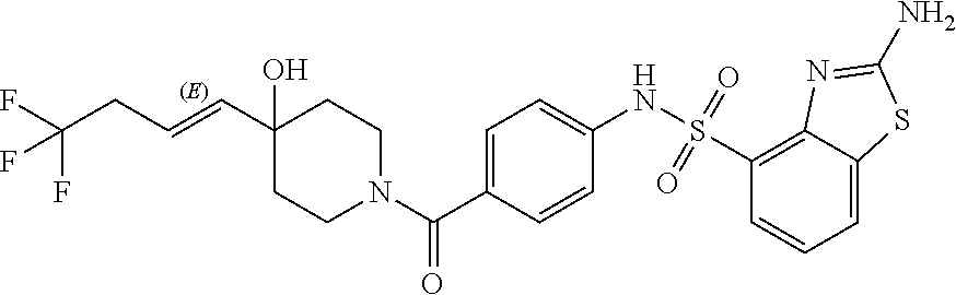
C1(C=CCC(F)(F)F)(O)CCN(C(C2=CC=C(NS(C3=C4C(=CC=C3)SC(N)=N4)(=O)=O)C=C2)=O)CC1
